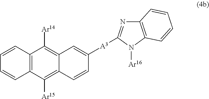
C12=C(C([Ar15])=C3C(=C1[Ar14])C=C([A3]C1=NC4=C(N1[Ar16])C=CC=C4)C=C3)C=CC=C2
